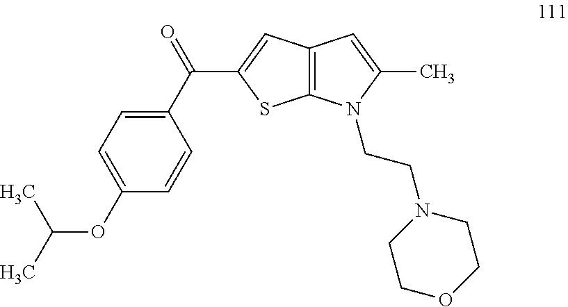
C1(C(=O)C2=CC3=C(S2)N(CCN2CCOCC2)C(C)=C3)=CC=C(OC(C)C)C=C1
